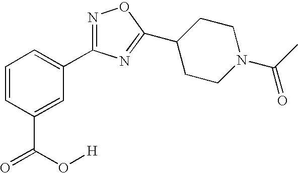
C1=CC(C(=O)O[H])=CC(C2=NOC(C3CCN(C(C)=O)CC3)=N2)=C1
